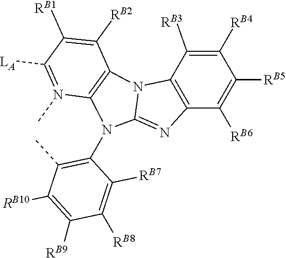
C12=C(C([RB3])=C([RB4])C([RB5])=C1[RB6])N1C3=C(N(C)=C([LA])C([RB1])=C3[RB2])N(C3=C(C)C([RB10])=C([RB9])C([RB8])=C3[RB7])C1=N2
